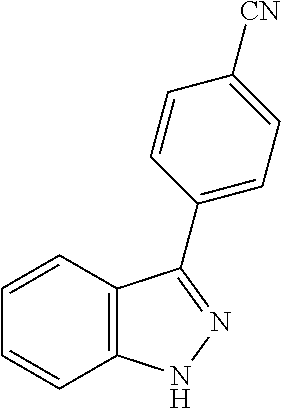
C1=CC2=C(C=C1)NN=C2C1=CC=C([CN])C=C1
